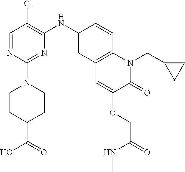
C1=NC(N2CCC(C(=O)O)CC2)=NC(NC2=CC3=C(C=C2)N(CC2CC2)C(=O)C(OCC(NC)=O)=C3)=C1Cl
